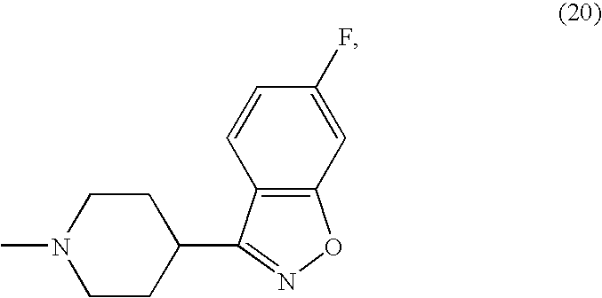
C1CC(C2=NOC3=C2C=CC(F)=C3)CCN1C
